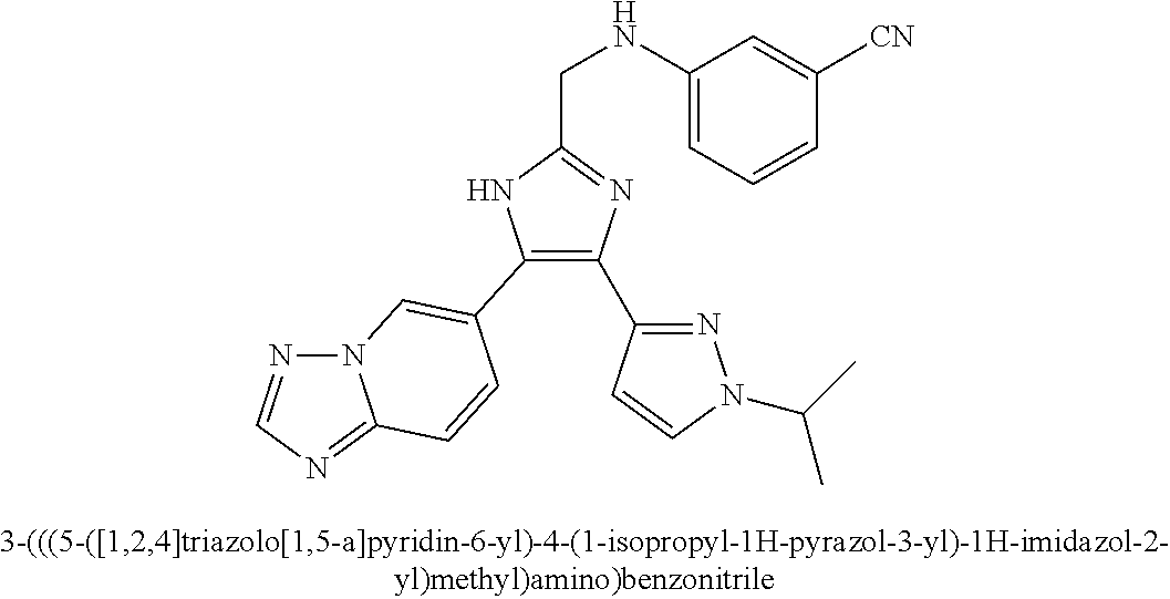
N12N=CN=C1C=CC(C1=C(C3=NN(C(C)C)C=C3)N=C(CNC3=CC=CC([CN])=C3)N1)=C2
